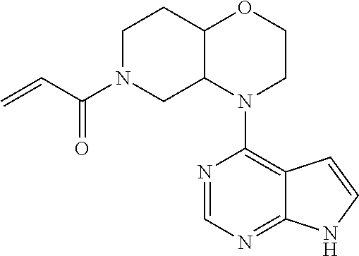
N1=CN=C2C(=C1N1C3C(CCN(C(C=C)=O)C3)OCC1)C=CN2
